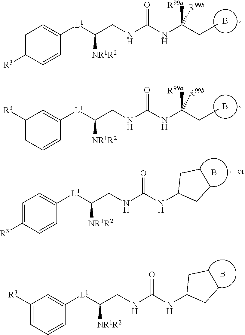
[NR1R2]C([L1]C1=CC=C([R3])C=C1)CNC(NC([R99a])(CC)[R99b])=O.B.[NR1R2]C([L1]C1=CC([R3])=CC=C1)CNC(NC([R99a])(CC)[R99b])=O.B.[NR1R2]C([L1]C1=CC=C([R3])C=C1)CNC(NC1CCCC1)=O.B.[NR1R2]C([L1]C1=CC([R3])=CC=C1)CNC(NC1CCCC1)=O.B
